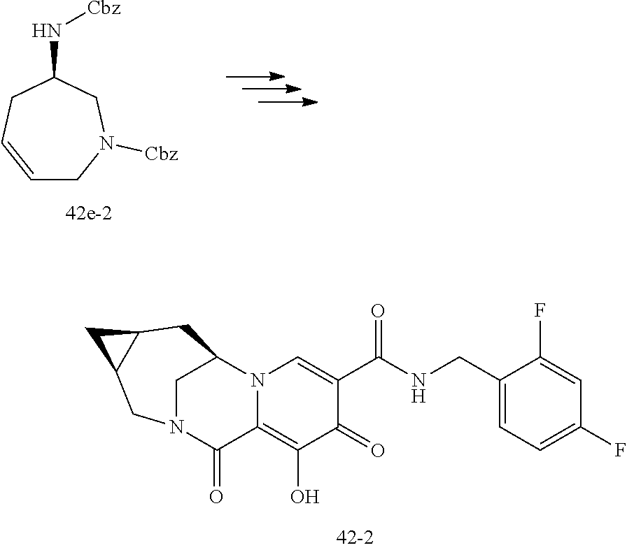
C1=CCC(N[Cbz])CN([Cbz])C1.C1=C(CNC(C2=CN3C(=C(O)C2=O)C(=O)N2CC4CC4CC3C2)=O)C(F)=CC(F)=C1
